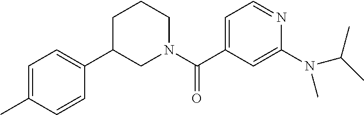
C1=CC(C)=CC=C1C1CCCN(C(C2=CC=NC(N(C(C)C)C)=C2)=O)C1
